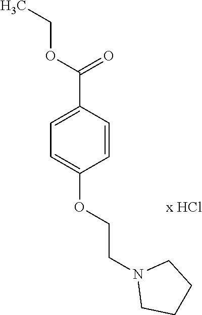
O(C(=O)C1=CC=C(OCCN2CCCC2)C=C1)CC.[x HCl]
